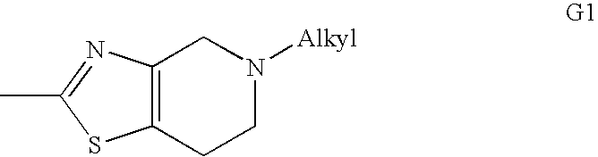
C12=C(CCN([Alkyl])C1)SC(C)=N2
